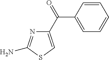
C1(C(=O)C2=CC=CC=C2)=CSC(N)=N1
